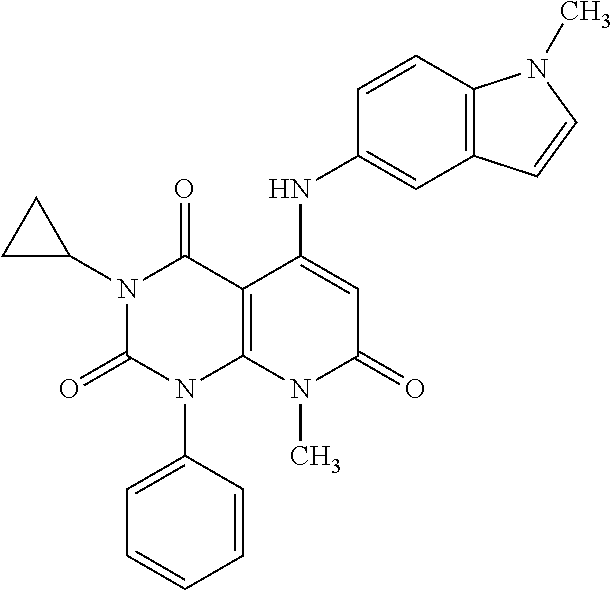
C1=CC(N2C3=C(C(=O)N(C4CC4)C2=O)C(NC2=CC4=C(C=C2)N(C)C=C4)=CC(=O)N3C)=CC=C1
